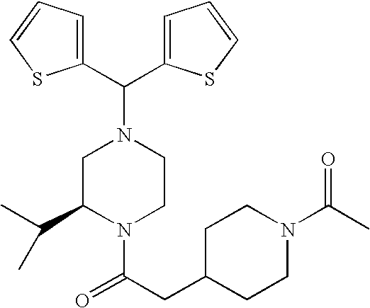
C1(C(N2CC(C(C)C)N(C(CC3CCN(C(C)=O)CC3)=O)CC2)C2=CC=CS2)=CC=CS1
